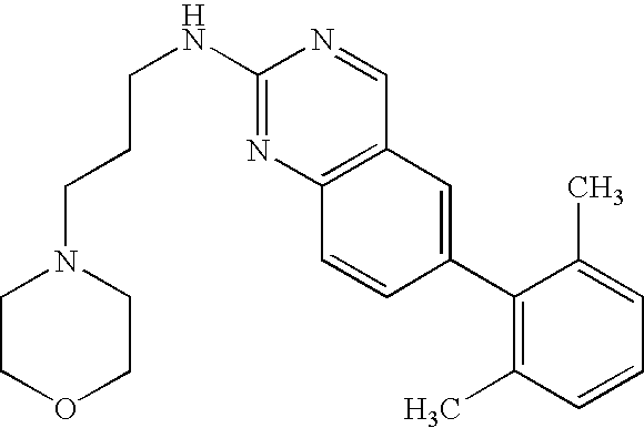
C1(NCCCN2CCOCC2)=NC2=C(C=N1)C=C(C1=C(C)C=CC=C1C)C=C2
